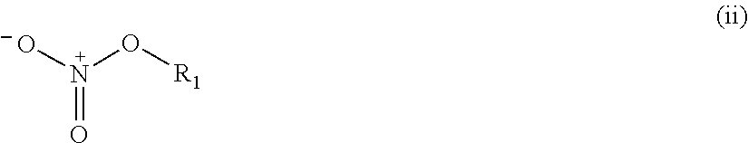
[O-][N+](O[R1])=O
